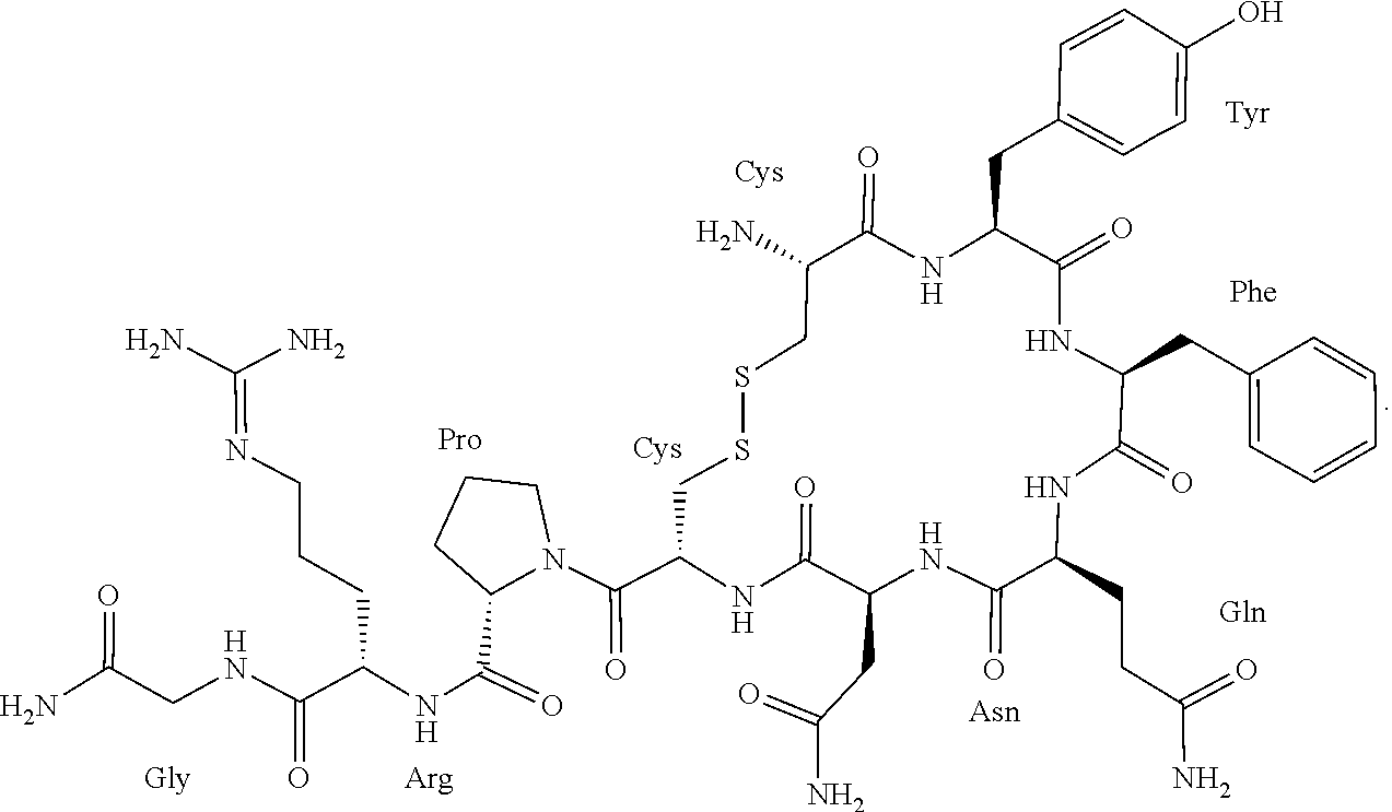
NC(N)=NCCCC(NC(=O)C1CCCN1C(C1NC(=O)C(CC(=O)N)NC(=O)C(CCC(=O)N)NC(=O)C(CC2=CC=CC=C2)NC(=O)C(CC2=CCC=C(O)C=C2)NC(=O)C(N)CSSC1)=O)C(NCC(N)=O)=O
